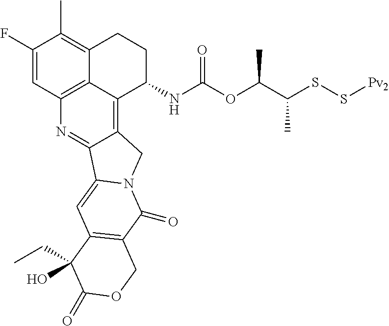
C1(F)=CC2=C3C(=C1C)CCC(NC(OC(C(SS[Pv2])C)C)=O)C3=C1C(=N2)C2=CC3=C(C(=O)N2C1)COC(=O)C3(CC)O
